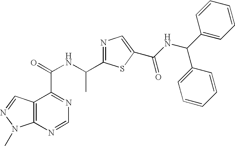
C12=C(N=CN=C1C(=O)NC(C1=NC=C(C(NC(C3=CC=CC=C3)C3=CC=CC=C3)=O)S1)C)N(C)N=C2
